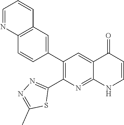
C12=C(C=C(C3=C(C4=NN=C(C)S4)N=C4C(=C3)C(=O)C=CN4)C=C1)C=CC=N2
